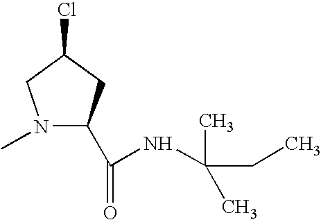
N1(C)C(C(=O)NC(CC)(C)C)CC(Cl)C1
